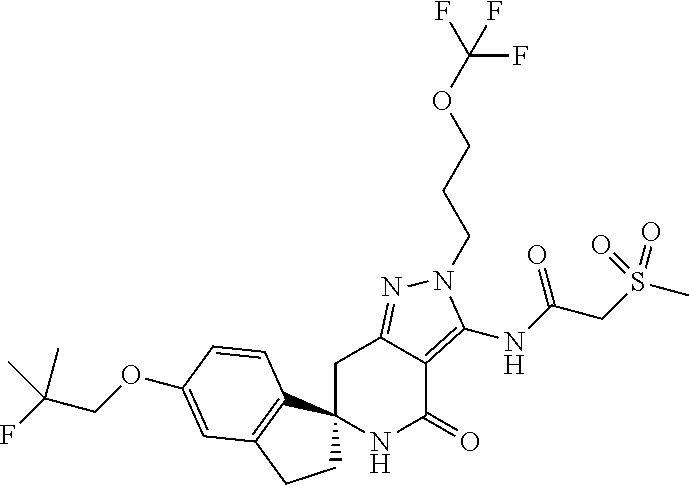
C1C2=NN(CCCOC(F)(F)F)C(NC(CS(C)(=O)=O)=O)=C2C(=O)NC12CCC1=C2C=CC(OCC(F)(C)C)=C1
